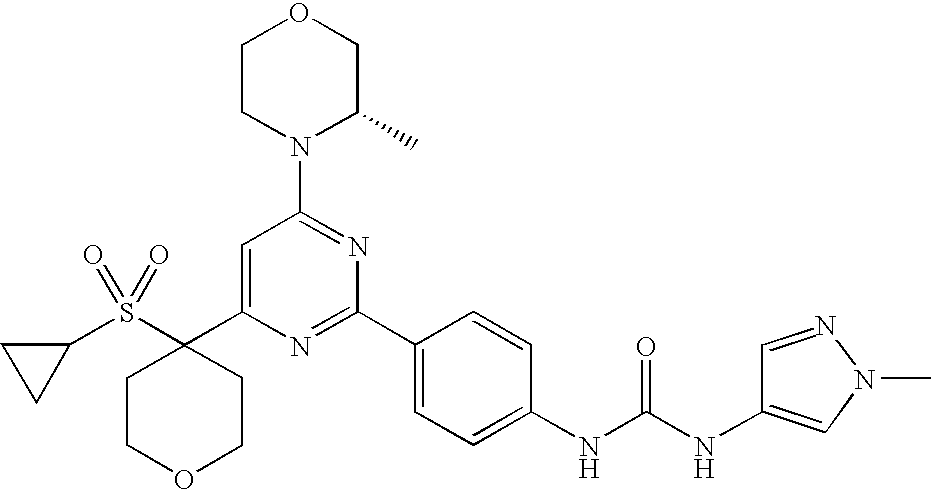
C1(C2=CC(N3C(C)COCC3)=NC(C3=CC=C(NC(=O)NC4=CN(C)N=C4)C=C3)=N2)(S(C2CC2)(=O)=O)CCOCC1
